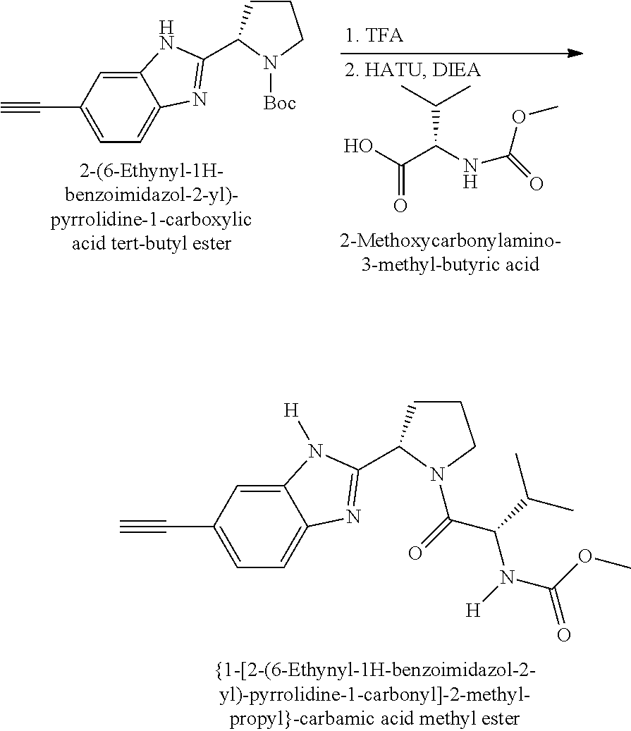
N(C(=O)OC)C(C(O)=O)C(C)C.C12=CC(C#C)=CC=C1N=C(C1CCCN1[Boc])N2.C12=CC(C#C)=CC=C1N=C(C1CCCN1C(=O)C(C(C)C)N(C(OC)=O)[H])N2[H]
